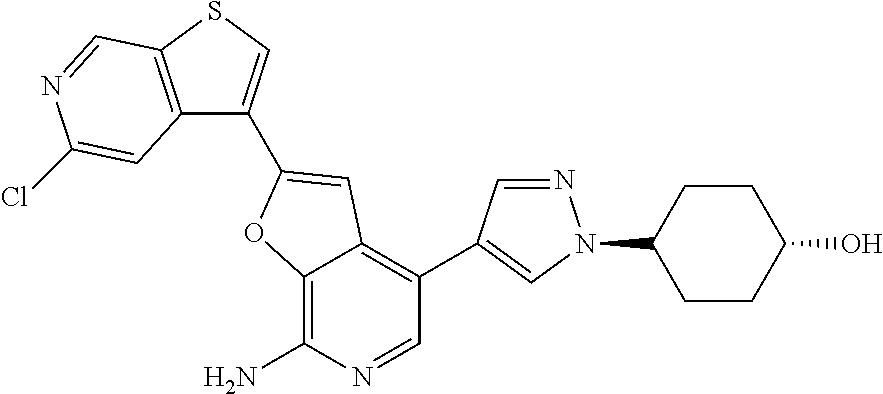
C12=C(N)N=CC(C3=CN(C4CCC(O)CC4)N=C3)=C1C=C(C1=CSC3=C1C=C(Cl)N=C3)O2
